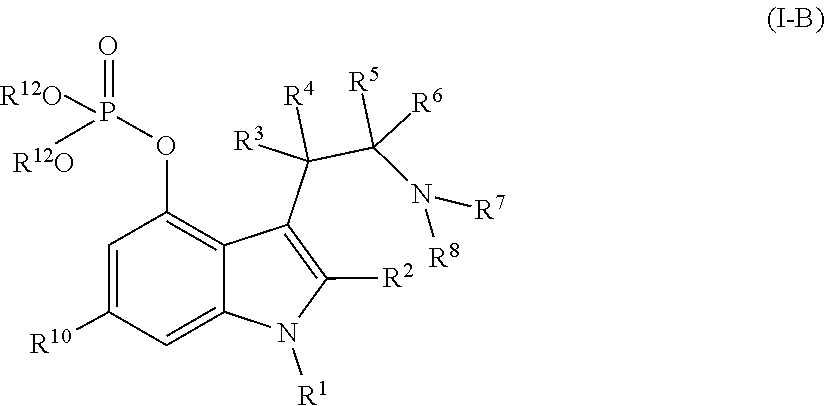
P(OC1=C2C(C([R3])([R4])C([R5])([R6])N([R7])[R8])=C([R2])N([R1])C2=CC([R10])=C1)(=O)([R12O])[R12O]
